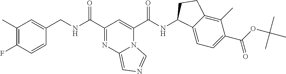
C1=CC(F)=C(C)C=C1CNC(C1=NC2=CN=CN2C(C(NC2C3=CC=C(C(OC(C)(C)C)=O)C(C)=C3CC2)=O)=C1)=O
